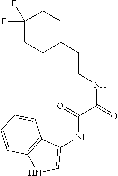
C(=O)(C(NCCC1CCC(F)(F)CC1)=O)NC1=CNC2=C1C=CC=C2
